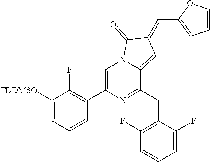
C1([TBDMSO])=CC=CC(C2=CN3C(=CC(=CC4=CC=CO4)C3=O)C(CC3=C(F)C=CC=C3F)=N2)=C1F
